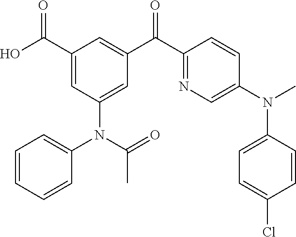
C1(C(O)=O)=CC(N(C(=O)C)C2=CC=CC=C2)=CC(C(C2=NC=C(N(C)C3=CC=C(Cl)C=C3)C=C2)=O)=C1
